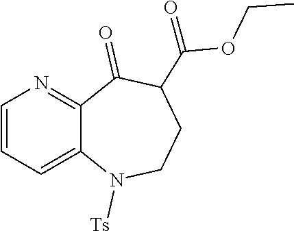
C1=CC=C2C(=N1)C(=O)C(C(=O)OCC)CCN2[Ts]
